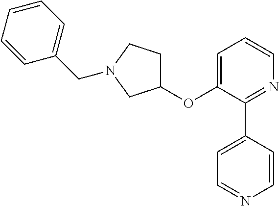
C1(OC2=CC=CN=C2C2=CC=NC=C2)CCN(CC2=CC=CC=C2)C1
